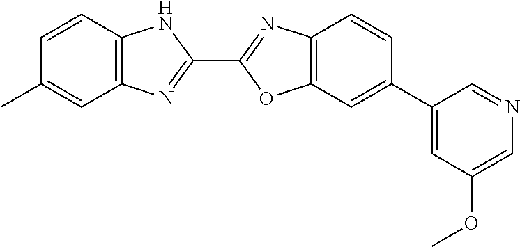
C12=C(C=CC(C)=C1)NC(C1=NC3=C(O1)C=C(C1=CC(OC)=CN=C1)C=C3)=N2
